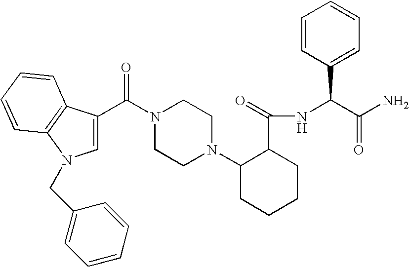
C(N1CCN(C2CCCCC2C(NC(C(N)=O)C2=CC=CC=C2)=O)CC1)(=O)C1=CN(CC2=CC=CC=C2)C2=C1C=CC=C2
